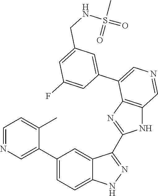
C1(C2=CN=CC=C2C)=CC=C2C(=C1)C(C1=NC3=C(N1)C=NC=C3C1=CC(CNS(=O)(C)=O)=CC(F)=C1)=NN2
